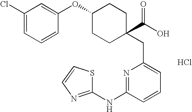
C1(Cl)=CC=CC(OC2CCC(C(O)=O)(CC3=CC=CC(NC4=NC=CS4)=N3)CC2)=C1.Cl
